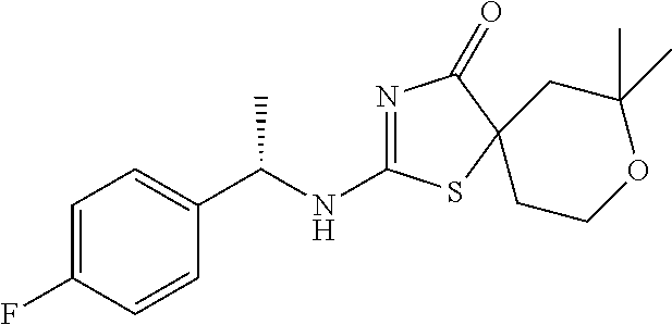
N1=C(NC(C2=CC=C(F)C=C2)C)SC2(C1=O)CCOC(C)(C)C2
